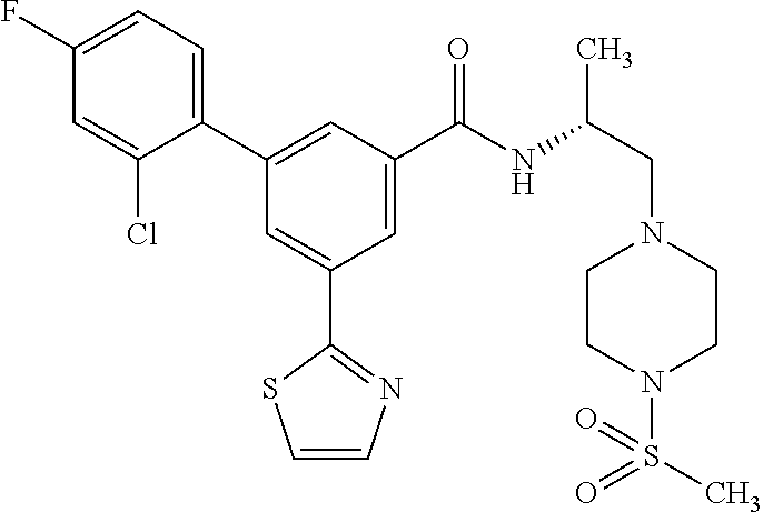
C1=CN=C(C2=CC(C3=CC=C(F)C=C3Cl)=CC(C(NC(CN3CCN(S(C)(=O)=O)CC3)C)=O)=C2)S1
